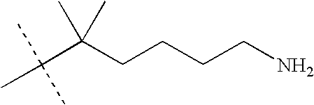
CC(C(CCCCN)(C)C)(C)C
